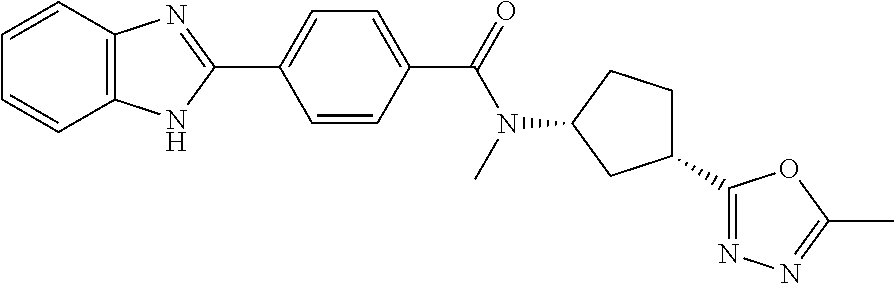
C1=CC2=C(C=C1)NC(C1=CC=C(C(N(C)C3CC(C4=NN=C(C)O4)CC3)=O)C=C1)=N2
